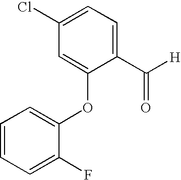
C1=C(OC2=CC=CC=C2F)C(C([H])=O)=CC=C1Cl
